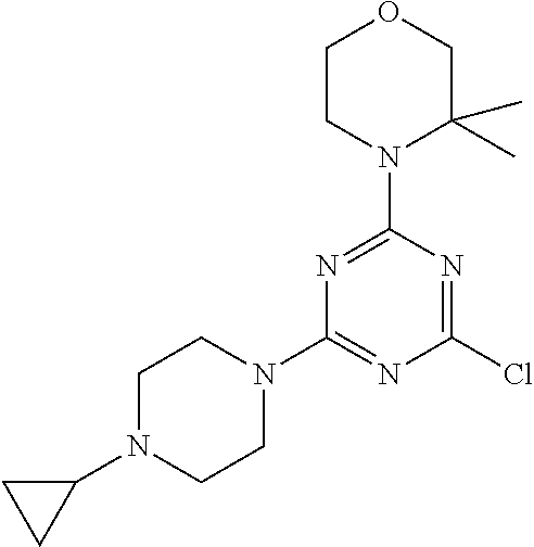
C1CN(C2=NC(N3CCN(C4CC4)CC3)=NC(Cl)=N2)C(C)(C)CO1
